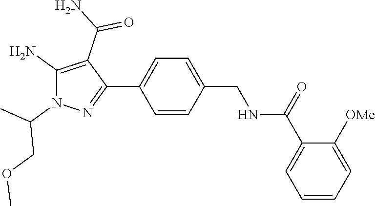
C1=C(C2=NN(C(C)COC)C(N)=C2C(N)=O)C=CC(CNC(C2=CC=CC=C2[OMe])=O)=C1
